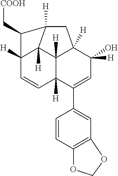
C12([H])C=CC3([H])C(C4=CC5=C(C=C4)OCO5)=CC([H])(O)C4([H])CC([H])(C1([H])C34[H])C2C[COOH]
